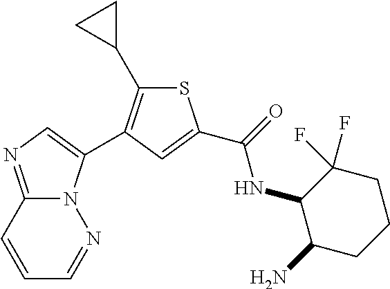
C1=CC2=NC=C(C3=C(C4CC4)SC(C(=O)NC4C(N)CCCC4(F)F)=C3)N2N=C1
